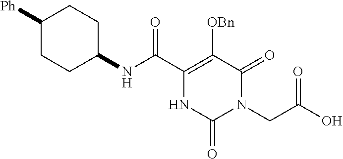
C1(C(=O)NC2CCC([Ph])CC2)=C([OBn])C(=O)N(CC(O)=O)C(=O)N1
